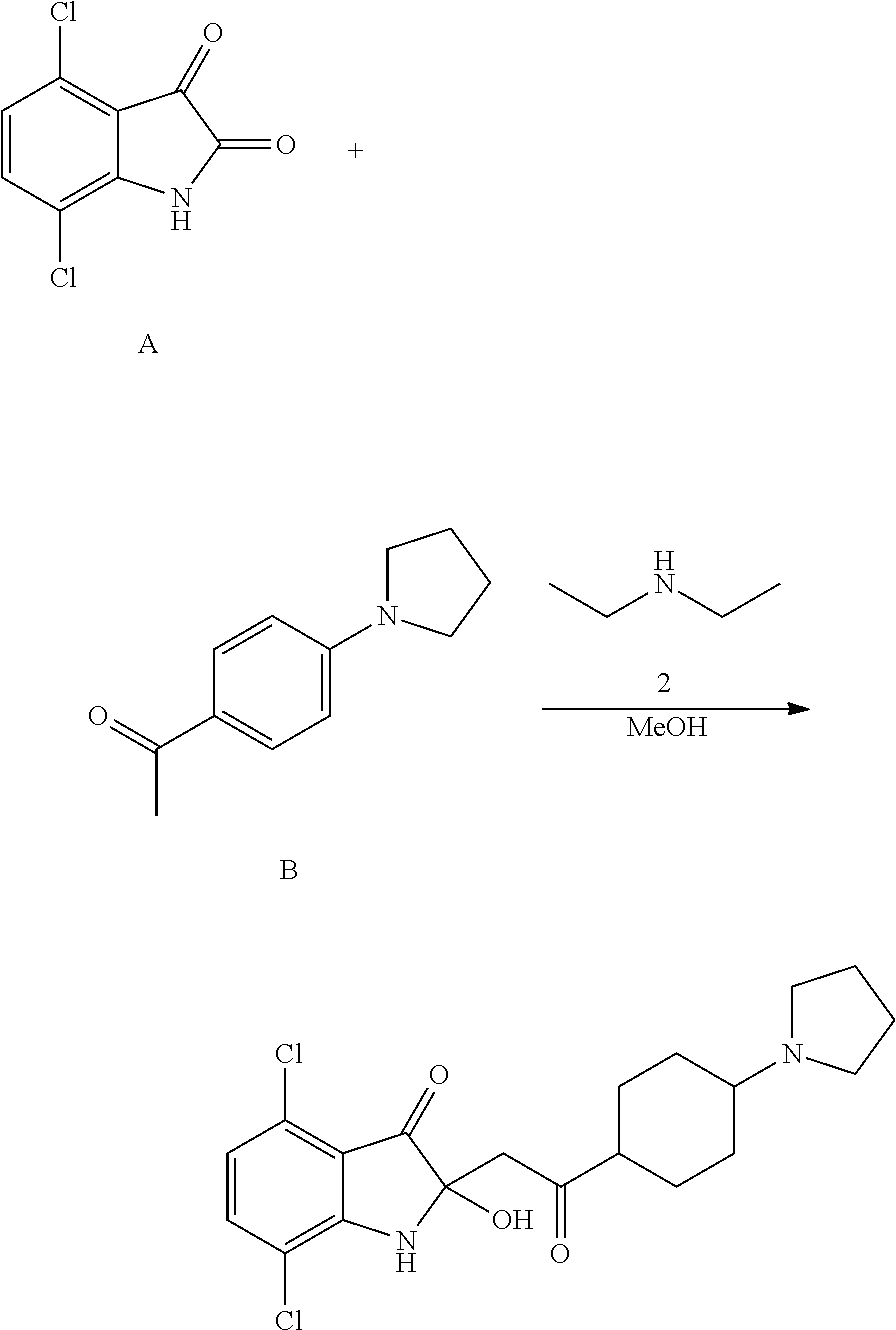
C1=CC(Cl)=C2C(=C1Cl)C(=O)C(=O)N2.[A].CCNCC.B.C1=C(N2CCCC2)C=CC(C(=O)C)=C1.[MeOH].C1C(N2CCCC2)CCC(C(CC2(O)NC3=C(Cl)C=CC(Cl)=C3C2=O)=O)C1
